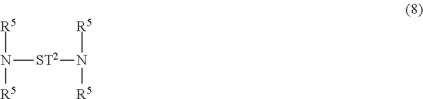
N([R5])([ST2]N([R5])[R5])[R5]
